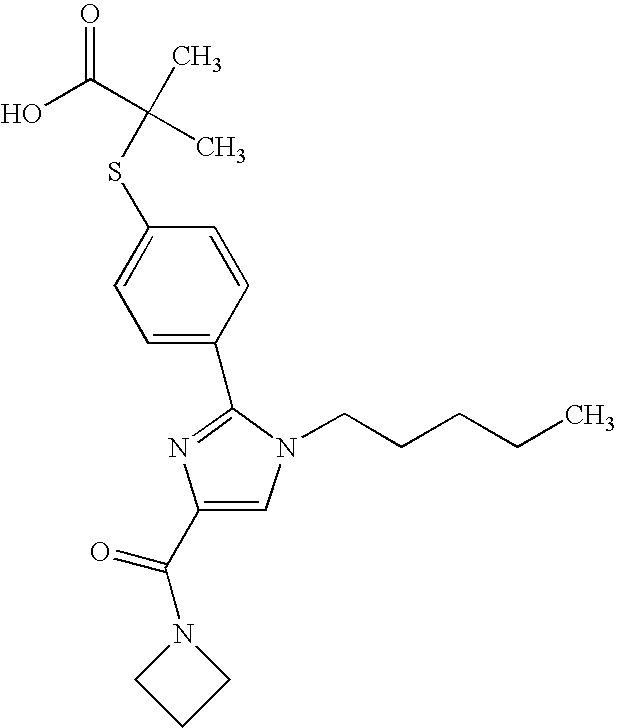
S(C1=CC=C(C2=NC(C(=O)N3CCC3)=CN2CCCCC)C=C1)C(C)(C(O)=O)C
